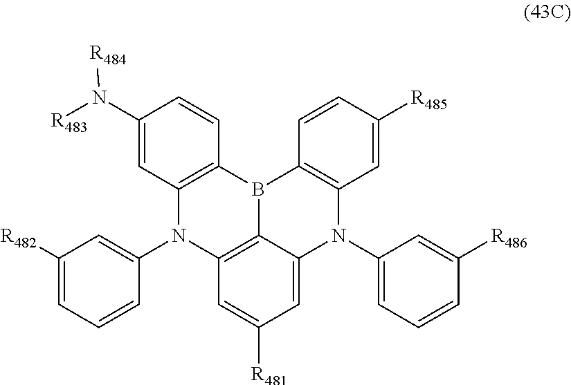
C12=C3C(=CC([R481])=C1)N(C1=CC=CC([R486])=C1)C1=C(B3C3=C(N2C2=CC([R482])=CC=C2)C=C(N([R483])[R484])C=C3)C=CC([R485])=C1
